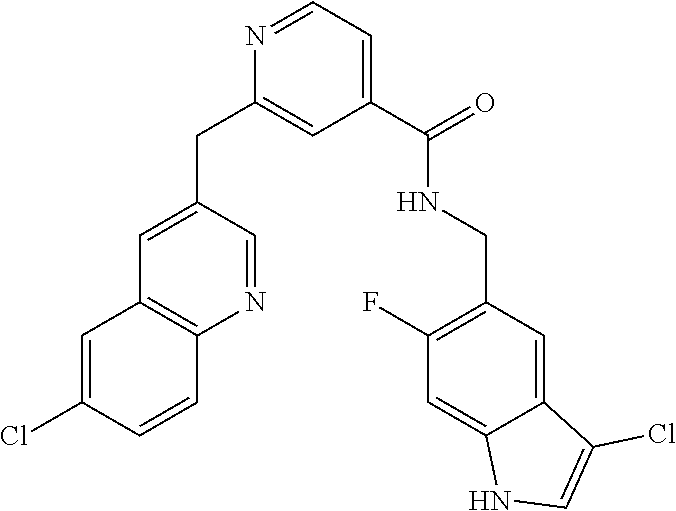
C1(C(=O)NCC2=C(F)C=C3C(=C2)C(Cl)=CN3)=CC=NC(CC2=CC3=C(N=C2)C=CC(Cl)=C3)=C1
